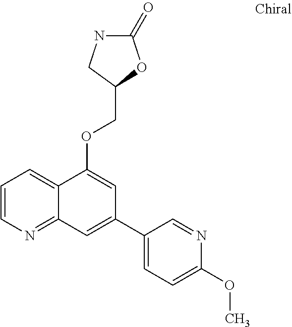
C1=CN=C2C(=C1)C(OCC1CNC(=O)O1)=CC(C1=CC=C(OC)N=C1)=C2
